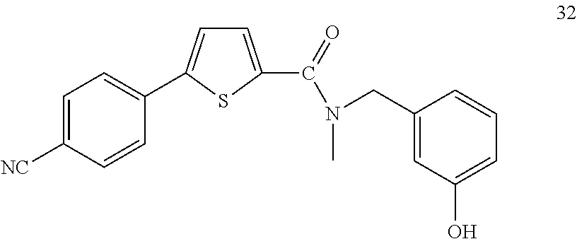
C1=C([NC])C=CC(C2=CC=C(C(=O)N(C)CC3=CC(O)=CC=C3)S2)=C1
